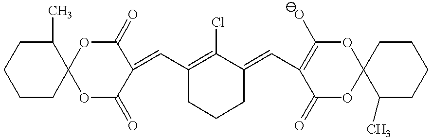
O1C(=O)C(=CC2=C(Cl)C(=CC3=C(O)OC4(OC3=O)C(C)CCCC4)CCC2)C(=O)OC12C(C)CCCC2
